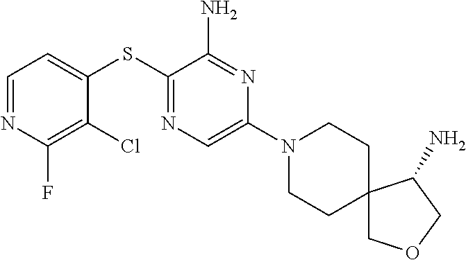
C1=C(SC2=NC=C(N3CCC4(CC3)COCC4N)N=C2N)C(Cl)=C(F)N=C1
